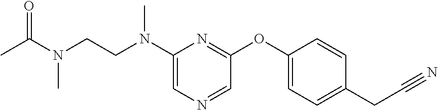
C1(N(CCN(C)C(=O)C)C)=CN=CC(OC2=CC=C(CC#N)C=C2)=N1
